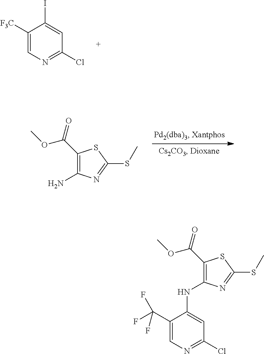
C1([F3C])=CN=C(Cl)C=C1I.C1(C(OC)=O)=C(N)N=C(SC)S1.C1(C(=O)OC)=C(NC2=CC(Cl)=NC=C2C(F)(F)F)N=C(SC)S1
